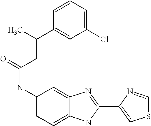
C1=C2C(=CC=C1NC(=O)CC(C1=CC(Cl)=CC=C1)C)NC(C1=CSC=N1)=N2
